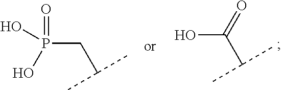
OC(C(C)C)=O.O=P(CC(C)C)(O)O
